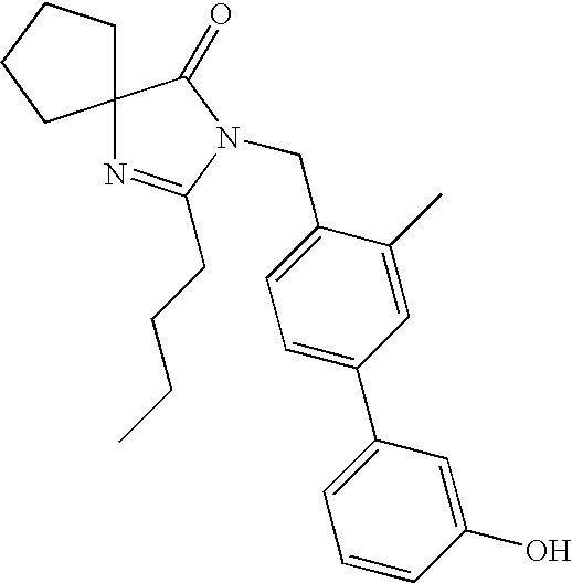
C1=C(CN2C(CCCC)=NC3(C2=O)CCCC3)C(C)=CC(C2=CC=CC(O)=C2)=C1
